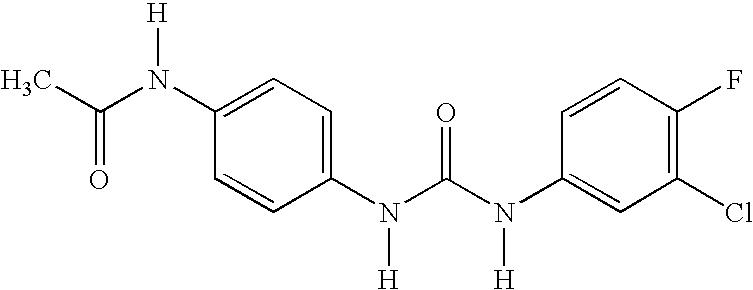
C1=C(N(C(C)=O)[H])C=CC(N(C(N(C2=CC(Cl)=C(F)C=C2)[H])=O)[H])=C1
